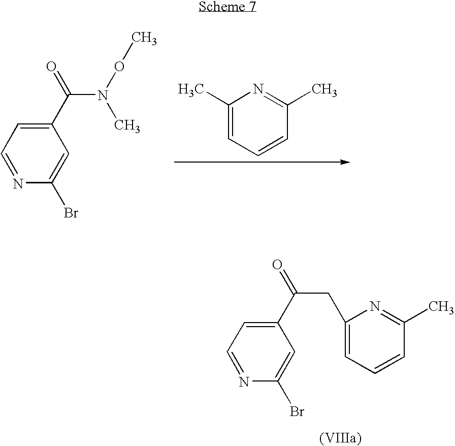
C1(C(N(OC)C)=O)=CC=NC(Br)=C1.C1(C)=CC=CC(C)=N1.C1(C(CC2=CC=CC(C)=N2)=O)=CC=NC(Br)=C1
